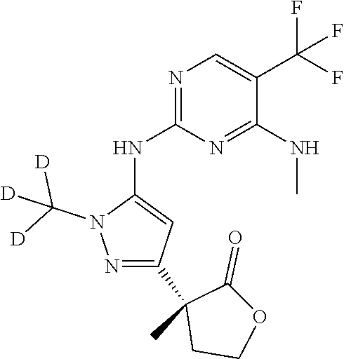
N1=C(NC2=CC(C3(C)CCOC3=O)=NN2C([D])([D])[D])N=C(NC)C(C(F)(F)F)=C1
